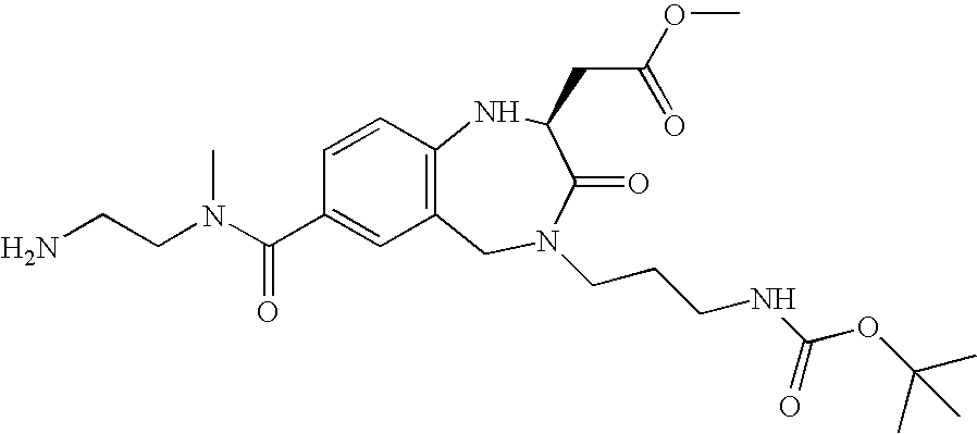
NCCN(C(C1=CC2=C(C=C1)NC(CC(=O)OC)C(=O)N(CCCNC(=O)OC(C)(C)C)C2)=O)C
